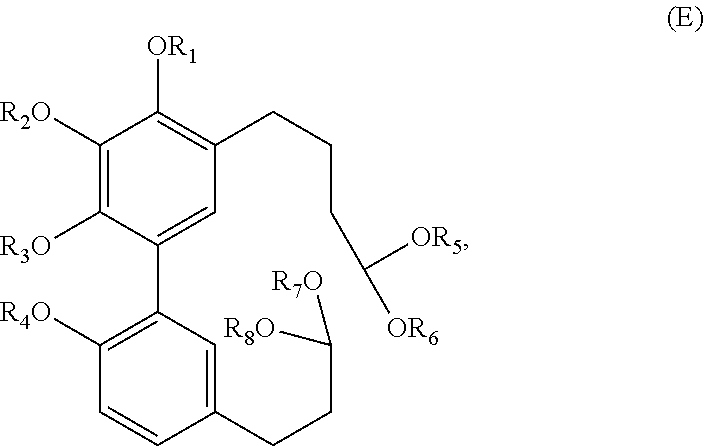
C1([R2O])=C([R3O])C(C2=C([R4O])C=CC(CCC([R8O])[R7O])=C2)=CC(CCCC([OR6])[OR5])=C1[OR1]
